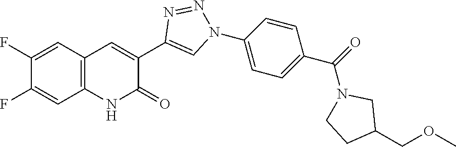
C1=C(F)C(F)=CC2=C1NC(=O)C(C1=CN(C3=CC=C(C(=O)N4CC(COC)CC4)C=C3)N=N1)=C2
